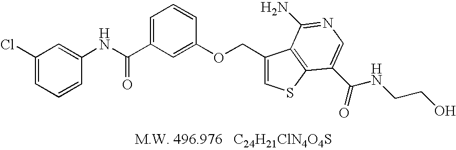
C(C1=CC=CC(OCC2=CSC3=C2C(N)=NC=C3C(=O)NCCO)=C1)(NC1=CC(Cl)=CC=C1)=O
